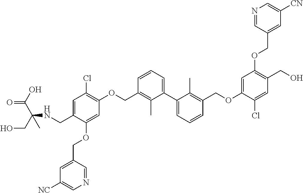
C(NCC1=CC(Cl)=C(OCC2=C(C)C(C3=CC=CC(COC4=CC(OCC5=CC([CN])=CN=C5)=C(CO)C=C4Cl)=C3C)=CC=C2)C=C1OCC1=CC([NC])=CN=C1)(CO)(C)C(O)=O
